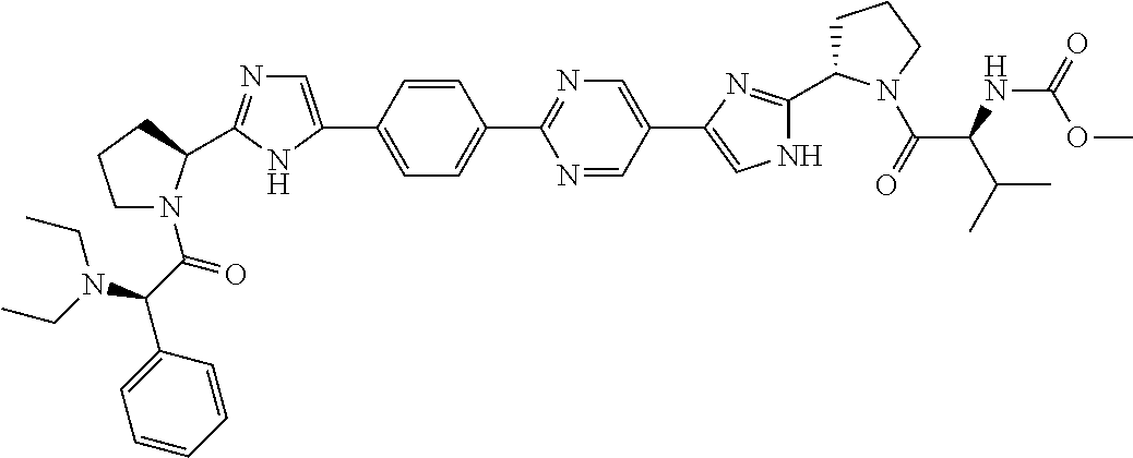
C1=CC(C2=CN=C(C3N(C(C(N(CC)CC)C4=CC=CC=C4)=O)CCC3)N2)=CC=C1C1=NC=C(C2=CNC(C3CCCN3C(=O)C(NC(=O)OC)C(C)C)=N2)C=N1
